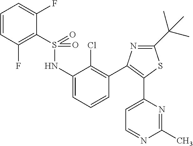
S(=O)(NC1=CC=CC(C2=C(C3=CC=NC(C)=N3)SC(C(C)(C)C)=N2)=C1Cl)(=O)C1=C(F)C=CC=C1F
